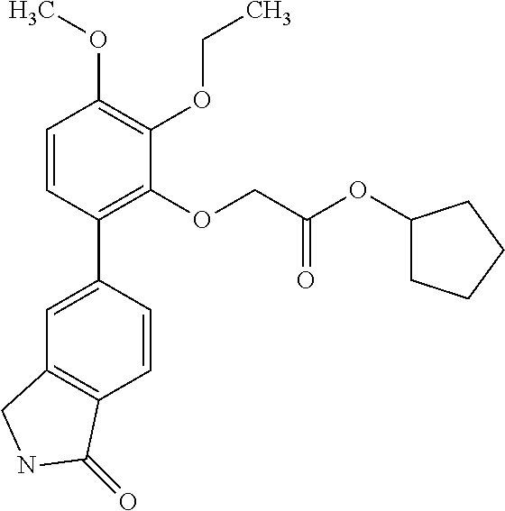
C1=C(C2=C(OCC(OC3CCCC3)=O)C(OCC)=C(OC)C=C2)C=CC2=C1CNC2=O
